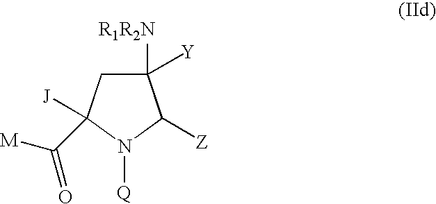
C1([R1R2N])([Y])CC([J])(C([M])=O)N([Q])C1[Z]
